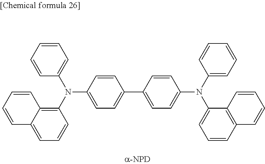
C1=CC(N(C2=C3C(=CC=C2)C=CC=C3)C2=CC=CC=C2)=CC=C1C1=CC=C(N(C2=CC=CC=C2)C2=CC=CC3=C2C=CC=C3)C=C1
